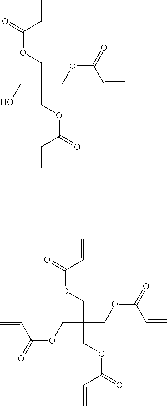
OCC(COC(C=C)=O)(COC(C=C)=O)COC(C=C)=O.O(CC(COC(C=C)=O)(COC(C=C)=O)COC(C=C)=O)C(C=C)=O
